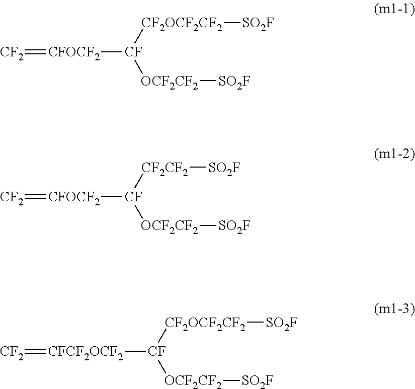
[CFOCF2]([CF]([CF2OCF2CF2][SO2F])[OCF2CF2][SO2F])=[CF2].[CFOCF2]([CF]([CF2CF2][SO2F])[OCF2CF2][SO2F])=[CF2].[CF]([CF2OCF2CF2][SO2F])([OCF2CF2][SO2F])[CFCF2OCF2]=[CF2]
